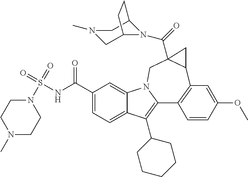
C1(C(NS(N2CCN(C)CC2)(=O)=O)=O)=CC=C2C(=C1)N1C(=C2C2CCCCC2)C2=C(C3C(C(=O)N4C5CN(C)CC4CC5)(C1)C3)C=C(OC)C=C2
